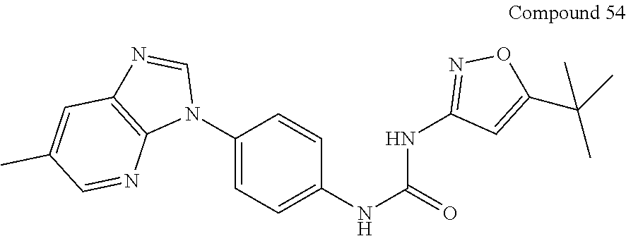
C1(N2C=NC3=C2N=CC(C)=C3)=CC=C(NC(=O)NC2=NOC(C(C)(C)C)=C2)C=C1
